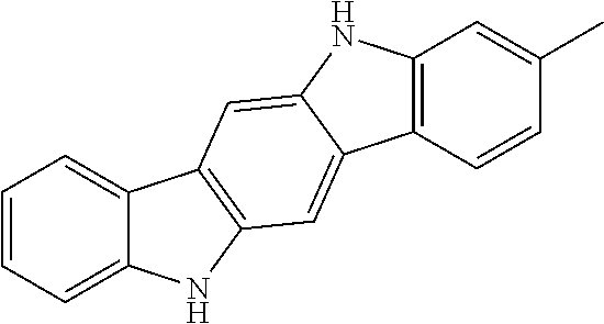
C1=CC=C2C(=C1)C1=C(N2)C=C2C(=C1)NC1=C2C=CC(C)=C1
